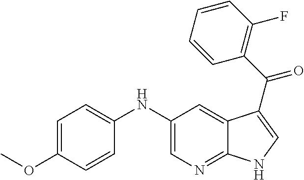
N(C1=CC=C(OC)C=C1)C1=CN=C2C(=C1)C(C(C1=C(F)C=CC=C1)=O)=CN2
